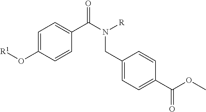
[R1]OC1=CC=C(C(N([R])CC2=CC=C(C(OC)=O)C=C2)=O)C=C1
